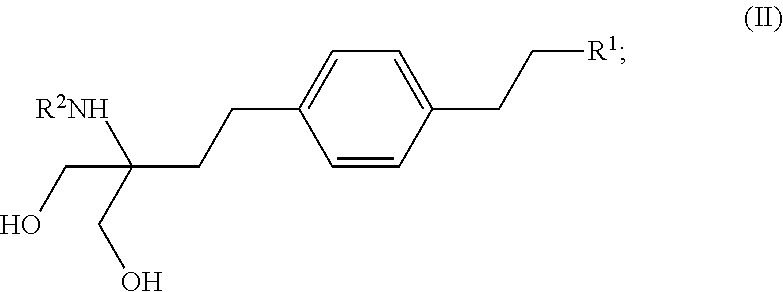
C1=CC(CC[R1])=CC=C1CCC(CO)([R2NH])CO
